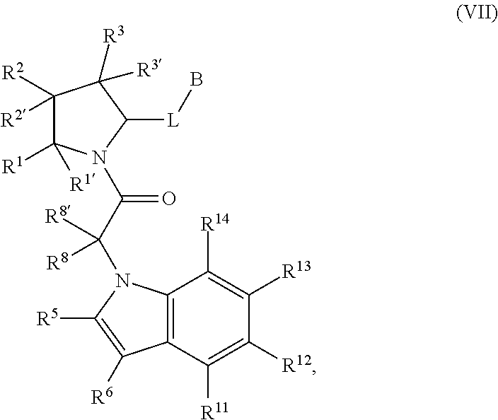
C12=C(C([R11])=C([R12])C([R13])=C1[R14])C([R6])=C([R5])N2C(C(=O)N1C([R1])([R1])C([R2])([R2])C([R3])([R3])C1[L]B)([R8])[R8]
